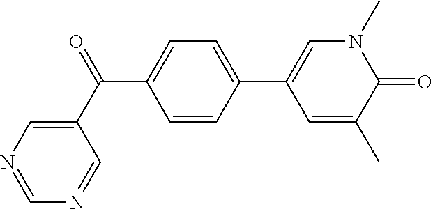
O=C1N(C)C=C(C2=CC=C(C(=O)C3=CN=CN=C3)C=C2)C=C1C
